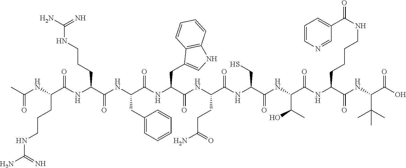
C(NCCCC(C(NC(C(NC(C(NC(C(=O)NC(C(NC(C(NC(C(NC(C(NC(C(O)=O)C(C)(C)C)=O)CCCCNC(C1=CC=CN=C1)=O)=O)C(O)C)=O)CS)=O)CCC(N)=O)CC1=CNC2=C1C=CC=C2)=O)CC1=CC=CC=C1)=O)CCCNC(N)=N)=O)NC(C)=O)(=N)N
